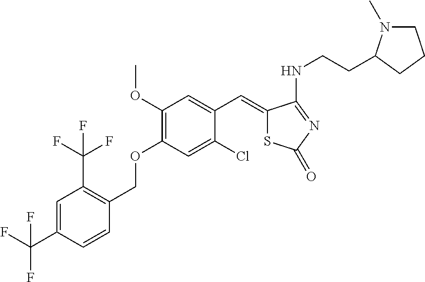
O(CC1=C(C(F)(F)F)C=C(C(F)(F)F)C=C1)C1=C(OC)C=C(C=C2SC(=O)N=C2NCCC2N(C)CCC2)C(Cl)=C1
